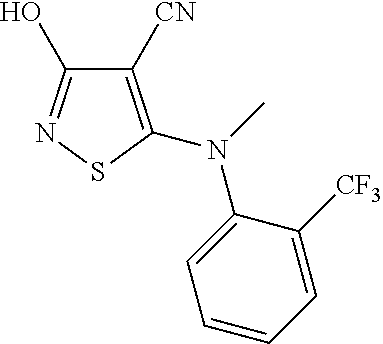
C1([CN])=C(N(C2=CC=CC=C2[CF3])C)SN=C1O
